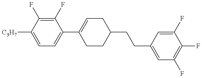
C1=C([C3H7])C(F)=C(F)C(C2=CCC(CCC3=CC(F)=C(F)C(F)=C3)CC2)=C1
